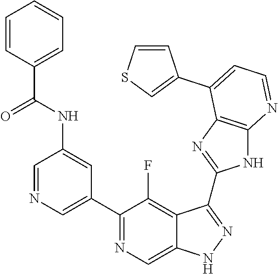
C1=NC=C(C2=NC=C3C(=C2F)C(C2=NC4=C(N2)N=CC=C4C2=CSC=C2)=NN3)C=C1NC(C1=CC=CC=C1)=O
